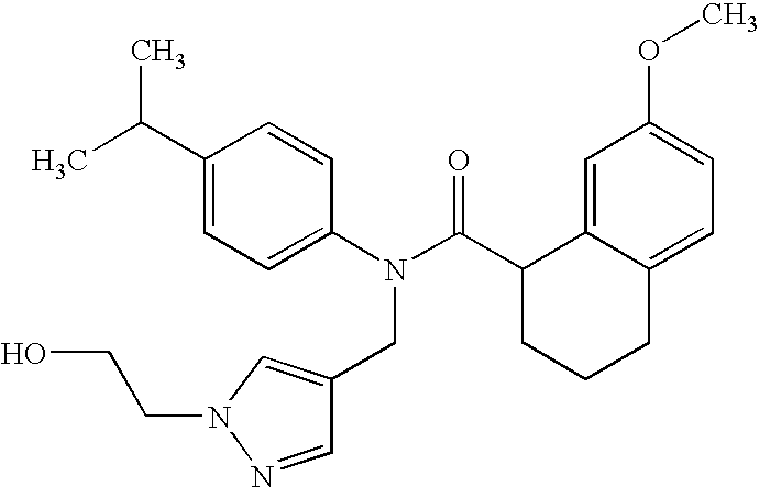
C1(C(C)C)=CC=C(N(C(C2CCCC3=CC=C(OC)C=C23)=O)CC2=CN(CCO)N=C2)C=C1
